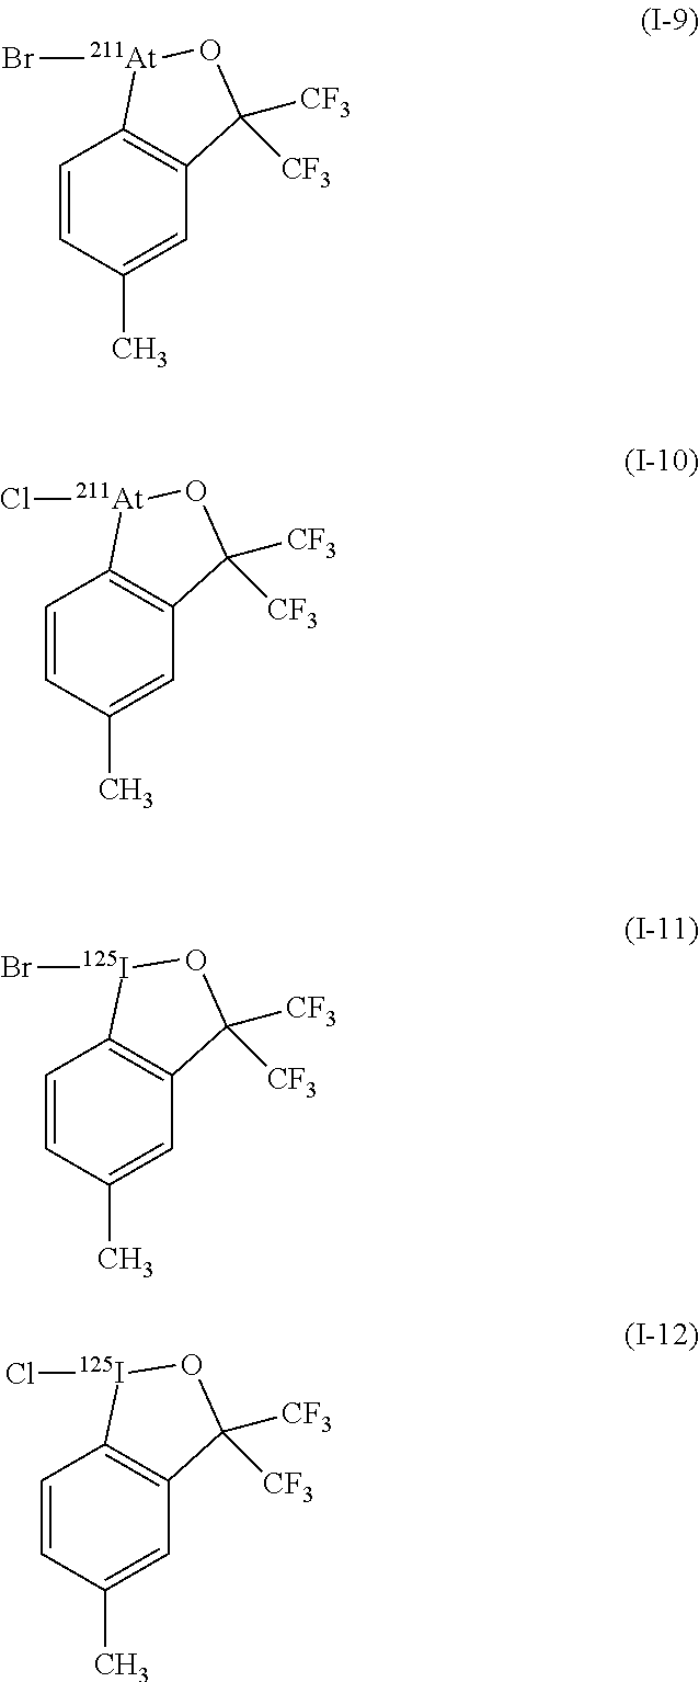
C1=CC(C)=CC2=C1[At](Br)OC2([CF3])[CF3].C1=CC(C)=CC2=C1[At](Cl)OC2([CF3])[CF3].C1=CC(C)=CC2=C1[125I](Br)OC2([CF3])[CF3].C1=CC(C)=CC2=C1[125I](Cl)OC2([CF3])[CF3]
